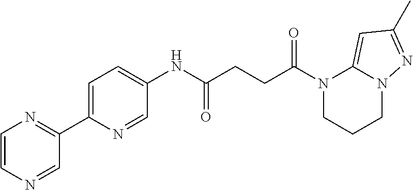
C1=CN=CC(C2=CC=C(NC(CCC(N3CCCN4C3=CC(C)=N4)=O)=O)C=N2)=N1
